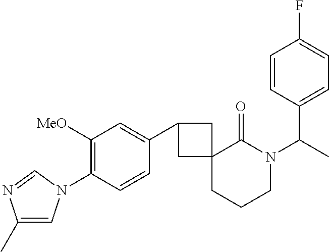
C1(C)=CN(C2=C([MeO])C=C(C3CC4(CCCN(C(C)C5=CC=C(F)C=C5)C4=O)C3)C=C2)C=N1
